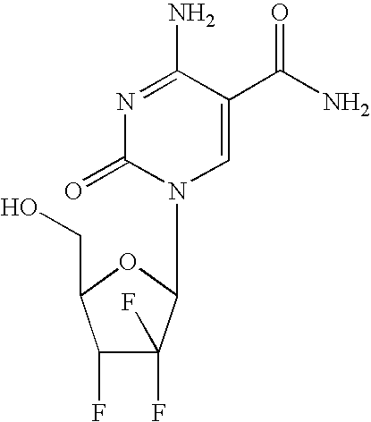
N1=C(N)C(C(N)=O)=CN(C2C(F)(F)C(F)C(CO)O2)C1=O
